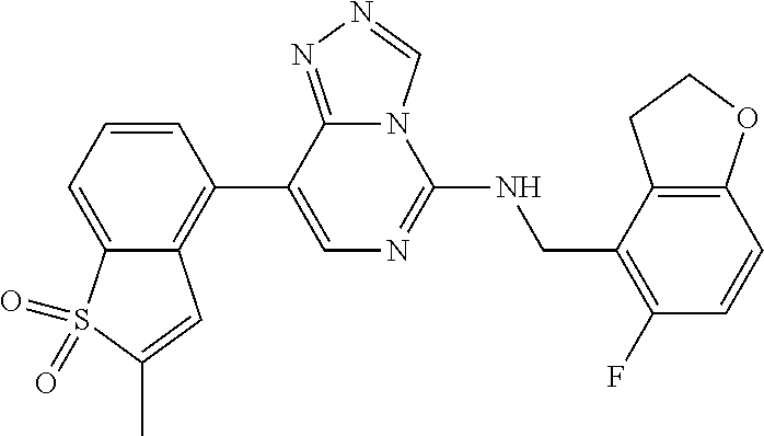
C12=CC=CC(C3=CN=C(NCC4=C(F)C=CC5=C4CCO5)N4C3=NN=C4)=C1C=C(C)S2(=O)=O
